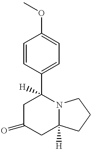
C1=CC(C2([H])CC(=O)CC3([H])N2CCC3)=CC=C1OC
